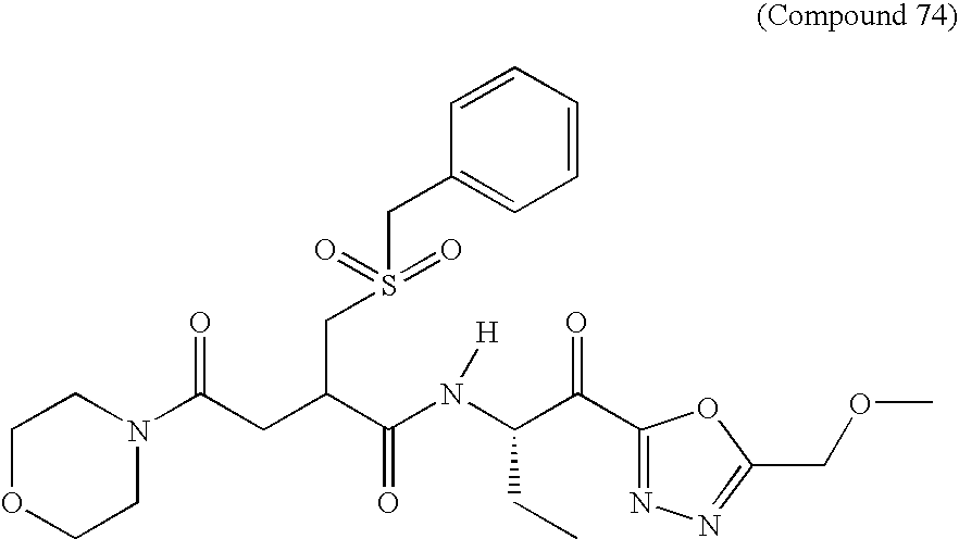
C1OCCN(C(CC(C(N(C(C(=O)C2=NN=C(COC)O2)CC)[H])=O)CS(CC2=CC=CC=C2)(=O)=O)=O)C1
